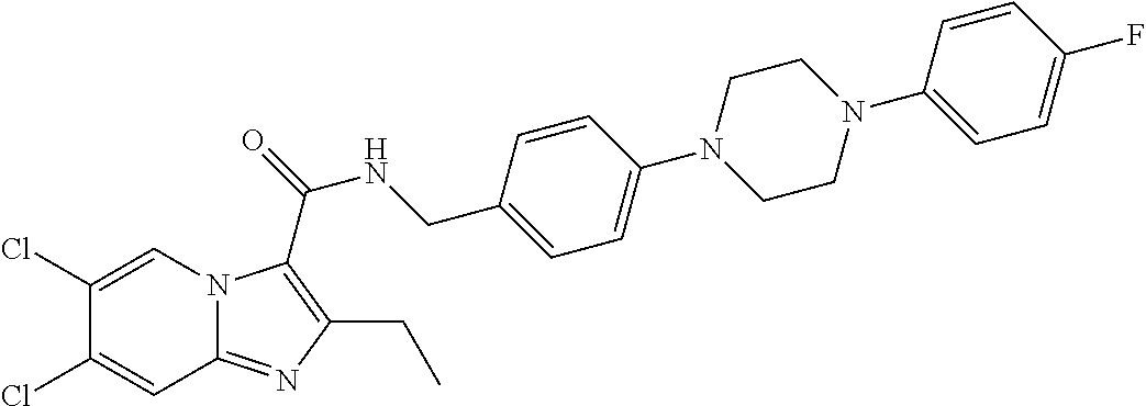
C1(Cl)=CN2C(=NC(CC)=C2C(=O)NCC2=CC=C(N3CCN(C4=CC=C(F)C=C4)CC3)C=C2)C=C1Cl
